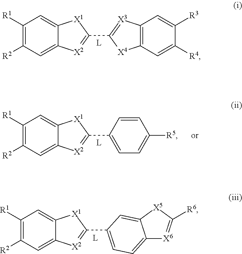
C1([R1])=C([R2])C=C2C(=C1)[X1]C(C1=[X3]C3=C([X4]1)C=C([R4])C([R3])=C3)=[X2]2.C1([R1])=C([R2])C=C2C(=C1)[X1]C(C1=CC=C([R5])C=C1)=[X2]2.C1([R1])=C([R2])C=C2C(=C1)[X1]C(C1=CC=C3[X6]=C([R6])[X5]C3=C1)=[X2]2
